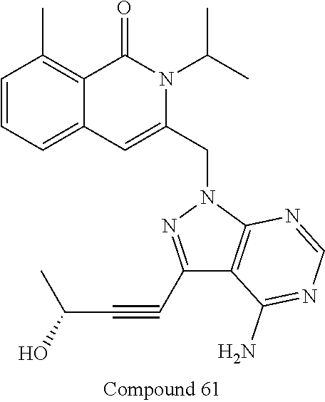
C1=CC=C2C(=C1C)C(=O)N(C(C)C)C(CN1N=C(C#CC(C)O)C3=C1N=CN=C3N)=C2
